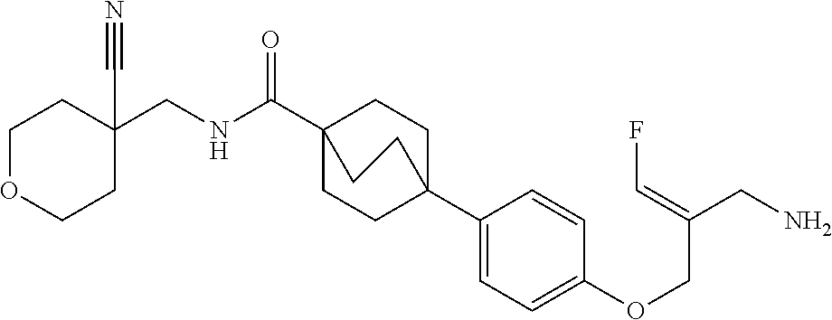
C1(C23CCC(C(NCC4(C#N)CCOCC4)=O)(CC2)CC3)=CC=C(OCC(CN)=CF)C=C1
